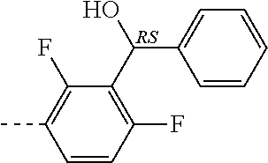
C1=CC(F)=C(C(C2=CC=CC=C2)O)C(F)=C1C
